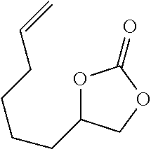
O1C(CCCCC=C)COC1=O
